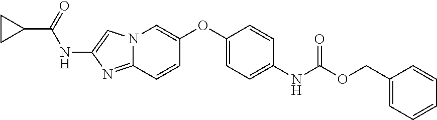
C1CC1C(=O)NC1=CN2C(=N1)C=CC(OC1=CC=C(NC(OCC3=CC=CC=C3)=O)C=C1)=C2
